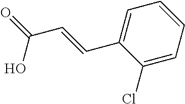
C1(Cl)=CC=CC=C1C=CC(=O)O
